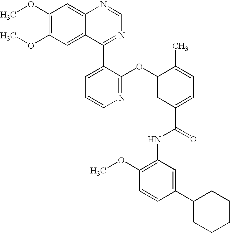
C1(C2=NC=NC3=CC(OC)=C(OC)C=C23)=CC=CN=C1OC1=CC(C(=O)NC2=C(OC)C=CC(C3CCCCC3)=C2)=CC=C1C
